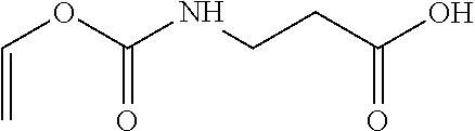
C(=C)OC(=O)NCCC(=O)O
